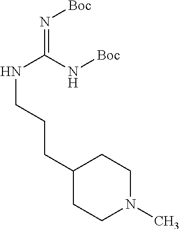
C1(CCCNC(=N[Boc])N[Boc])CCN(C)CC1
